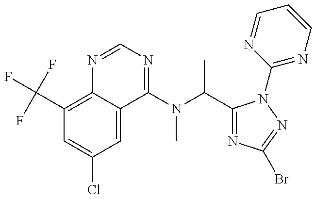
C1(C(F)(F)F)=C2C(=CC(Cl)=C1)C(N(C(C1=NC(Br)=NN1C1=NC=CC=N1)C)C)=NC=N2
